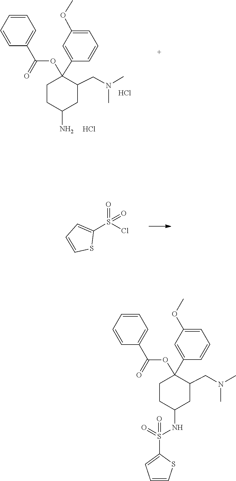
C1=CC=C(C(=O)OC2(C3=CC(OC)=CC=C3)CCC(N)CC2CN(C)C)C=C1.Cl.Cl.S(=O)(C1=CC=CS1)(=O)Cl.C1=CC(C(=O)OC2(C3=CC(OC)=CC=C3)CCC(NS(=O)(=O)C3=CC=CS3)CC2CN(C)C)=CC=C1
